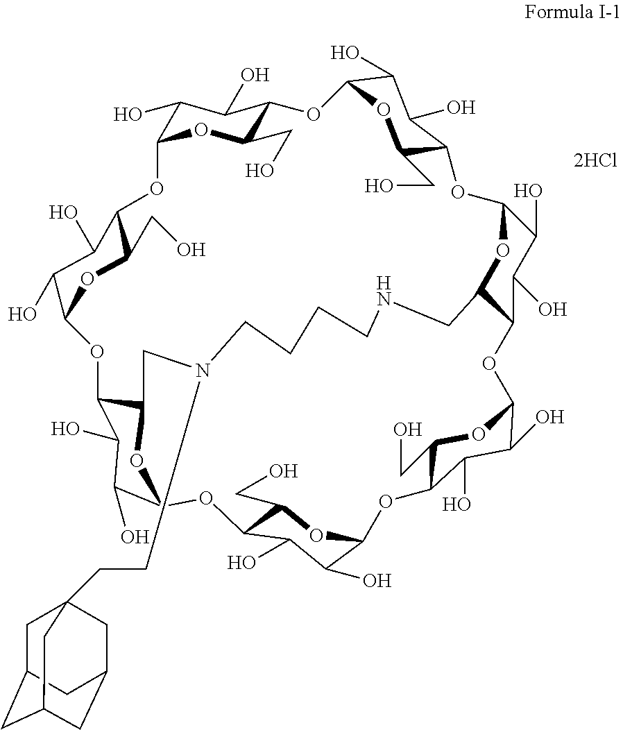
C1(O)C2OC(CO)C(C1O)OC1C(O)C(O)C(C(CO)O1)OC1C(O)C(O)C3C(O1)CNCCCCN(CCC14CC5CC(CC(C1)C5)C4)CC1C(OC4C(O)C(O)C(O2)C(CO)O4)C(O)C(O)C(OC2C(CO)OC(OC4C(CO)OC(O3)C(O)C4O)C(O)C2O)O1
